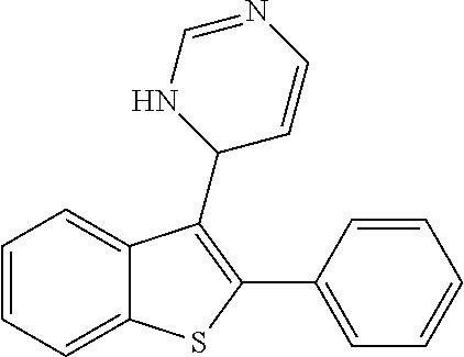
C12=CC=CC=C1SC(C1=CC=CC=C1)=C2C1NC=NC=C1
